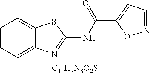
[C11H7N3O2S].C1=C2C(=CC=C1)SC(NC(C1=CC=NO1)=O)=N2
